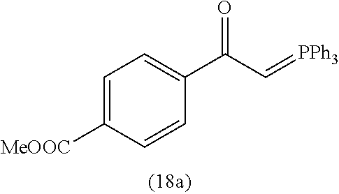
O=C(C1=CC=C([MeOOC])C=C1)C=[PPh3]
